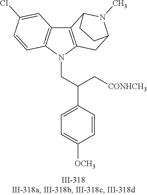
N1(CC(C2=CC=C([OCH3])C=C2)C[CONHCH3])C2=C(C3=C1C=CC(Cl)=C3)C1N(C)C(C2)CC1
